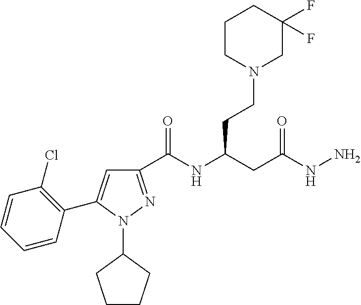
C1(C(NC(CC(=O)NN)CCN2CC(F)(F)CCC2)=O)=NN(C2CCCC2)C(C2=C(Cl)C=CC=C2)=C1
